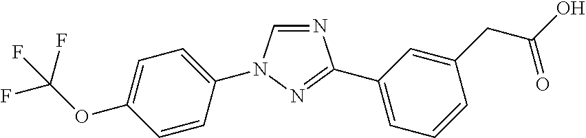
N1=CN(C2=CC=C(OC(F)(F)F)C=C2)N=C1C1=CC=CC(CC(O)=O)=C1
